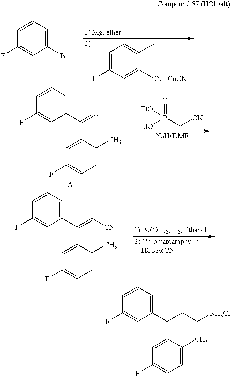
C1(Br)=CC=CC(F)=C1.C1=C(F)C=C([CN])C(C)=C1.[CuCN].C1(C(CC[NH3Cl])C2=CC(F)=CC=C2C)=CC=CC(F)=C1.C1(C(=O)C2=CC(F)=CC=C2C)=CC=CC(F)=C1.[EtO]P(C[CN])(=O)[EtO].C1(C(=C[CN])C2=CC(F)=CC=C2C)=CC=CC(F)=C1
